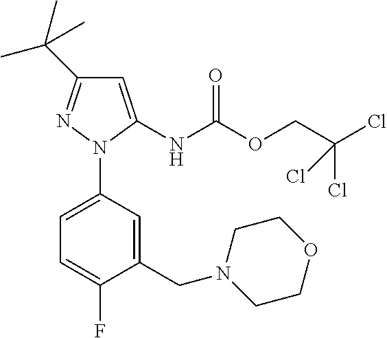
C1=C(N2N=C(C(C)(C)C)C=C2NC(OCC(Cl)(Cl)Cl)=O)C=C(CN2CCOCC2)C(F)=C1
